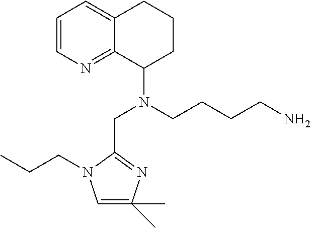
C1=CN=C2C(=C1)CCCC2N(CCCCN)CC1=NC(C)(C)=CN1CCC
